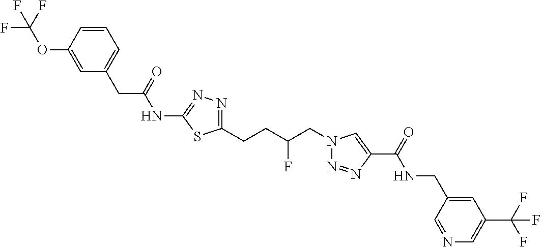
C1(NC(CC2=CC=CC(OC(F)(F)F)=C2)=O)=NN=C(CCC(CN2N=NC(C(=O)NCC3=CC(C(F)(F)F)=CN=C3)=C2)F)S1
